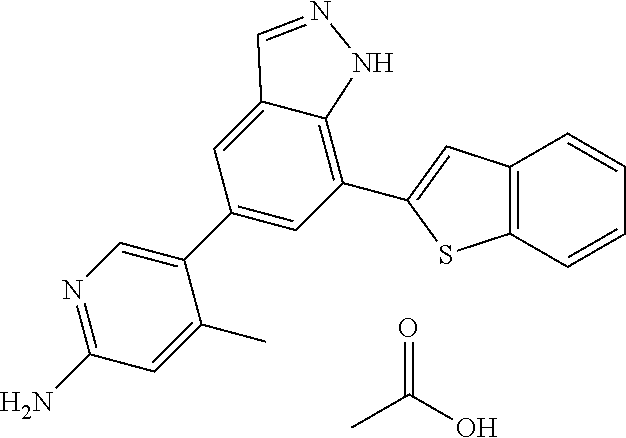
C1(C2=CC(C3=CC4=C(S3)C=CC=C4)=C3C(=C2)C=NN3)=CN=C(N)C=C1C.CC(O)=O
